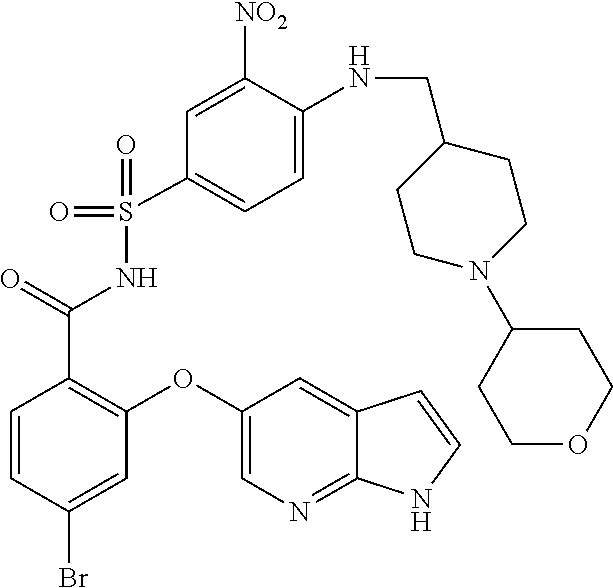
S(=O)(C1=CC=C(NCC2CCN(C3CCOCC3)CC2)C([NO2])=C1)(=O)NC(C1=C(OC2=CN=C3C(=C2)C=CN3)C=C(Br)C=C1)=O
